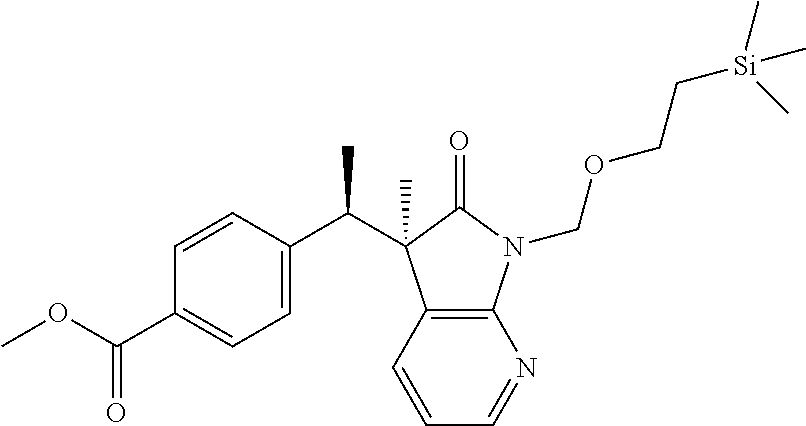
C12=C(C=CC=N1)C(C(C1=CC=C(C(OC)=O)C=C1)C)(C)C(=O)N2COCC[Si](C)(C)C
